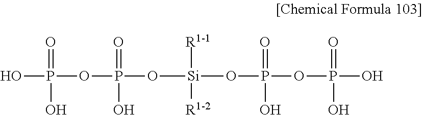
O([Si]([R1-1])([R1-2])OP(OP(=O)(O)O)(=O)O)P(OP(O)(=O)O)(=O)O
